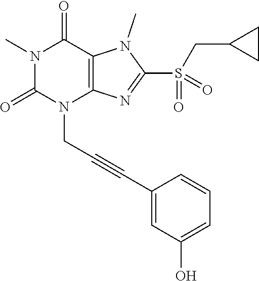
N1(C)C(=O)N(CC#CC2=CC(O)=CC=C2)C2=C(C1=O)N(C)C(S(=O)(CC1CC1)=O)=N2
